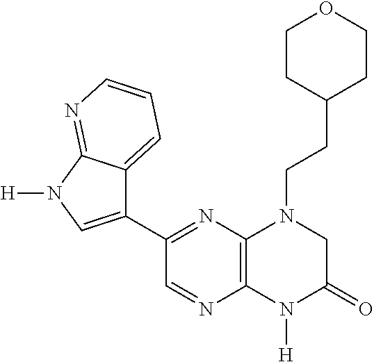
C1CC(CCN2C3=C(N([H])C(=O)C2)N=CC(C2=CN([H])C4=NC=CC=C24)=N3)CCO1
